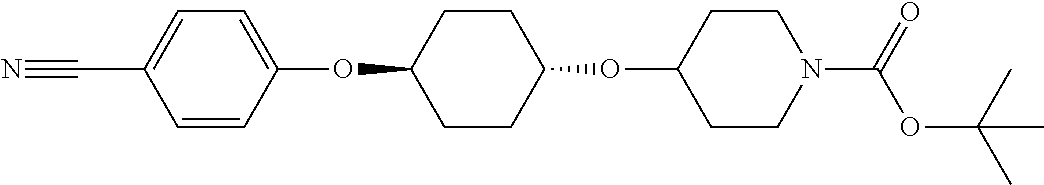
C1=CC(OC2CCC(OC3CCN(C(=O)OC(C)(C)C)CC3)CC2)=CC=C1C#N
